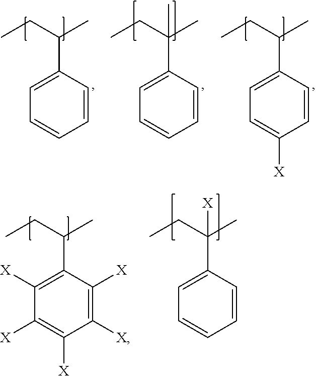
CCC(C)C1=CC=CC=C1.CCC(C)(C1=CC=CC=C1)C.CCC(C)C1=CC=C([X])C=C1.CCC(C)C1=C([X])C([X])=C([X])C([X])=C1[X].CCC(C)(C1=CC=CC=C1)[X]
